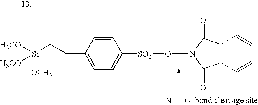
NO.O(N1C(=O)C2=C(C1=O)C=CC=C2)[SO2]C1=CC=C(CC[Si]([H3CO])([OCH3])[H3CO])C=C1
